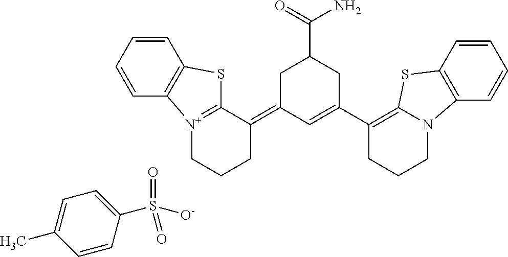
C1=CC=CC2=C1SC1=[N+]2CCCC1=C1C=C(C2=C3N(CCC2)C2=C(S3)C=CC=C2)CC(C(=O)N)C1.C1=C(C)C=CC(S([O-])(=O)=O)=C1
